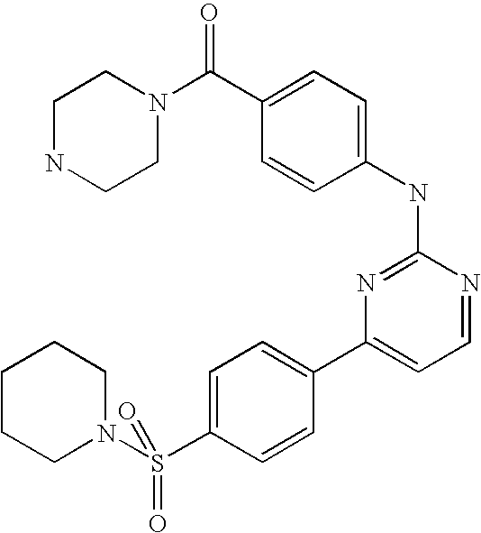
C1NCCN(C(C2=CC=C(NC3=NC(C4=CC=C(S(N5CCCCC5)(=O)=O)C=C4)=CC=N3)C=C2)=O)C1
